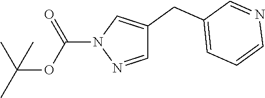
C(OC(N1N=CC(CC2=CC=CN=C2)=C1)=O)(C)(C)C
